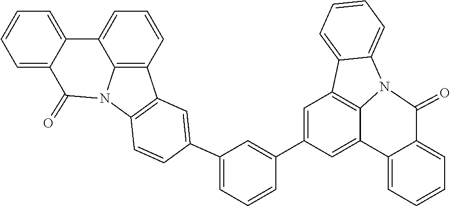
C1=CC2=C3C(=C1)C1=CC=CC=C1C(=O)N3C1=C2C=C(C2=CC=CC(C3=CC4=C5C(=C3)C3=CC=CC=C3C(=O)N5C3=CC=CC=C43)=C2)C=C1
